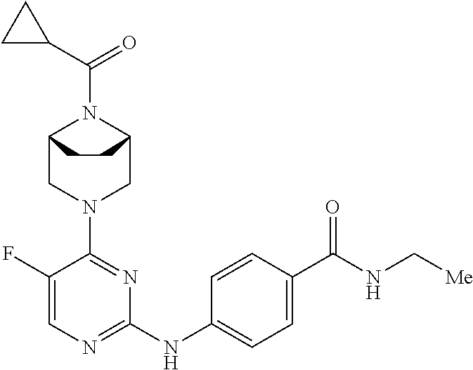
C12CN(C3=NC(NC4=CC=C(C(NC[Me])=O)C=C4)=NC=C3F)CC(N1C(=O)C1CC1)CC2
